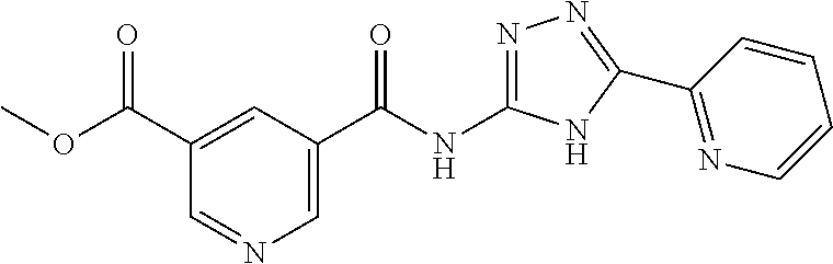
C1(C(NC2=NN=C(C3=NC=CC=C3)N2)=O)=CN=CC(C(OC)=O)=C1
